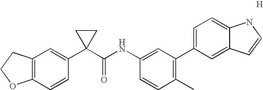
[H].C12=C(C=CC(C3(C(NC4=CC(C5=CC=C6C(=C5)C=CN6)=C(C)C=C4)=O)CC3)=C1)OCC2
